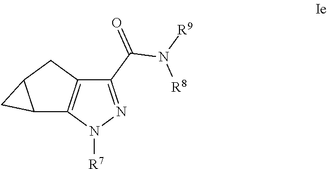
C12C3=C(CC1C2)C(C(N([R8])[R9])=O)=NN3[R7]
